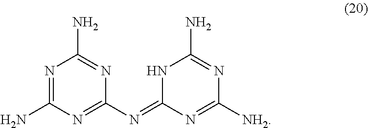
N1=C(N)N=C(N=C2NC(N)=NC([NH2])=N2)N=C1N
